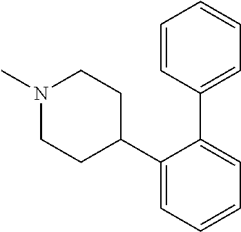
N1(C)CCC(C2=CC=CC=C2C2=CC=CC=C2)CC1
